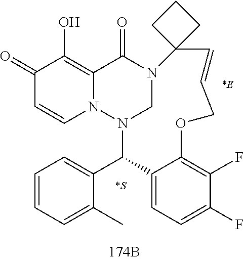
C1(=O)C=CN2C(=C1O)C(=O)N1CN2C(C2=CC=CC=C2C)C2=CC=C(F)C(F)=C2OCC=CC12CCC2.[*S].[*E]
